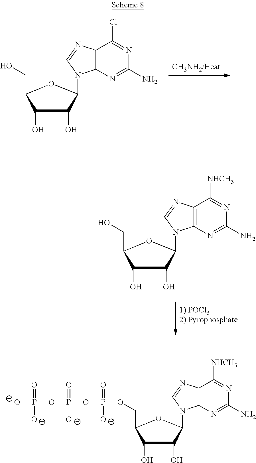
C1(O)C(O)C(N2C3=C(C(Cl)=NC(N)=N3)N=C2)OC1CO.C1(O)C(O)C(N2C3=C(C([NHCH3])=NC(N)=N3)N=C2)OC1CO.O(P(=O)([O-])OP(=O)([O-])OP([O-])(=O)[O-])CC1C(O)C(O)C(N2C3=C(C([NHCH3])=NC(N)=N3)N=C2)O1
